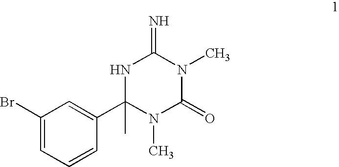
C1(Br)=CC=CC(C2(C)N(C)C(=O)N(C)C(=N)N2)=C1
